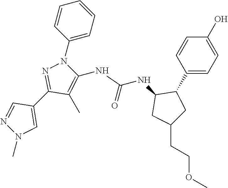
C1(C2=NN(C3=CC=CC=C3)C(NC(NC3CC(CCOC)CC3C3=CC=C(O)C=C3)=O)=C2C)=CN(C)N=C1
